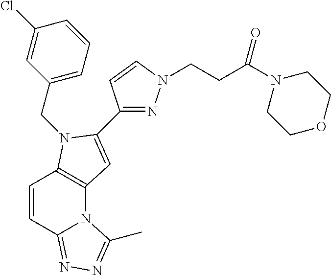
C1(CN2C3=C(N4C(=NN=C4C)C=C3)C=C2C2=NN(CCC(=O)N3CCOCC3)C=C2)=CC=CC(Cl)=C1
